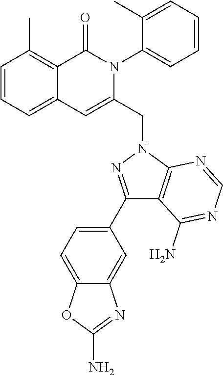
C1=CC=C2C(=C1C)C(=O)N(C1=CC=CC=C1C)C(CN1C3=C(C(N)=NC=N3)C(C3=CC=C4C(=C3)N=C(N)O4)=N1)=C2
